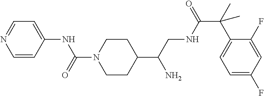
C1(C(CNC(C(C2=CC=C(F)C=C2F)(C)C)=O)N)CCN(C(=O)NC2=CC=NC=C2)CC1
